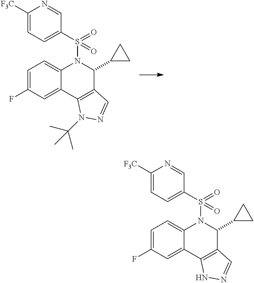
C1=C(F)C=C2C(=C1)N(S(C1=CC=C([F3C])N=C1)(=O)=O)C(C1CC1)C1=C2N(C(C)(C)C)N=C1.C1=C(F)C=C2C(=C1)N(S(C1=CC=C([F3C])N=C1)(=O)=O)C(C1CC1)C1=C2NN=C1
